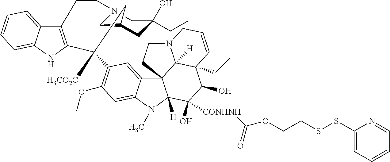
C12=C(NC3=CC=CC=C13)C(C1=C(OC)C=C3C(=C1)C14C([H])(N3C)C(O)([CONHNH]C(=O)OCCSSC3=CC=CC=N3)C(O)C3(CC)C1([H])N(CC=C3)CC4)([H3CO2C])CC1CN(CC(CC)(O)C1)CC2
